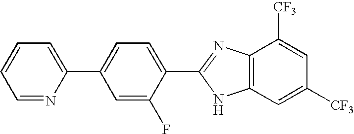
C1=NC(C2=CC=C(C3=NC4=C(N3)C=C([CF3])C=C4[CF3])C(F)=C2)=CC=C1
